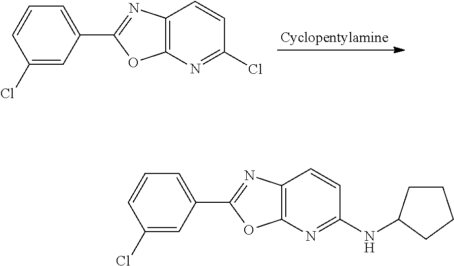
C1=CC(Cl)=CC(C2=NC3=C(N=C(Cl)C=C3)O2)=C1.C1=CC(Cl)=CC(C2=NC3=C(N=C(NC4CCCC4)C=C3)O2)=C1
